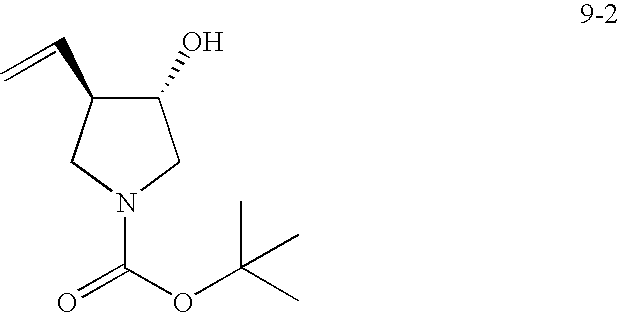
C1(O)C(C=C)CN(C(OC(C)(C)C)=O)C1
